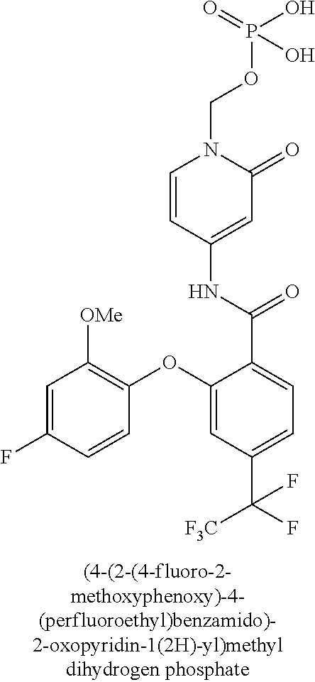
C1=C(F)C=CC(OC2=CC(C(F)([F3C])F)=CC=C2C(NC2=CC(=O)N(COP(O)(O)=O)C=C2)=O)=C1[OMe]
